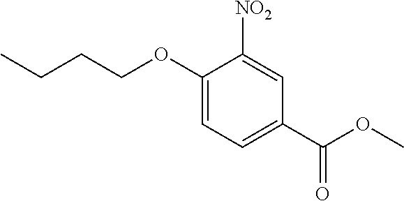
C1(OCCCC)=CC=C(C(=O)OC)C=C1[NO2]
